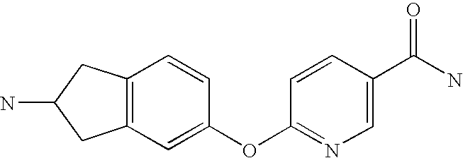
C12=C(C=C(OC3=NC=C(C(N)=O)C=C3)C=C1)CC(N)C2
